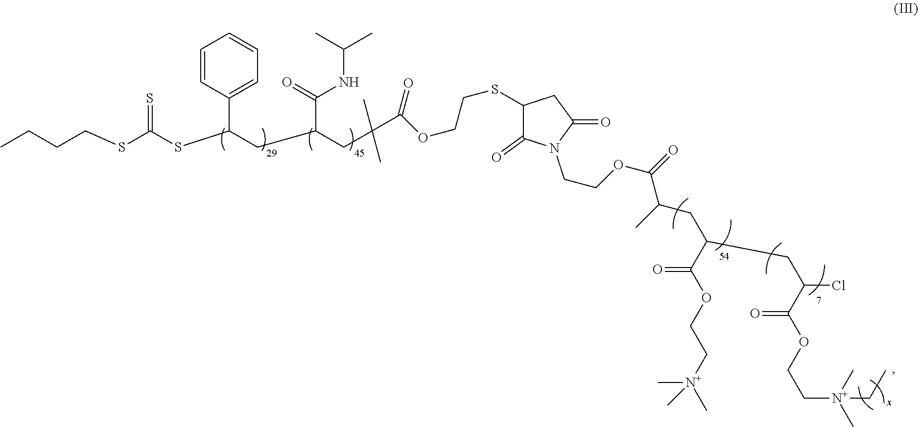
C(CSC(SC(CC(CC(C(OCCSC1C(=O)N(CCOC(=O)C(C)CC(CC(Cl)C(=O)OCC[N+](C)(C)CC)C(OCC[N+](C)(C)C)=O)C(=O)C1)=O)(C)C)C(=O)NC(C)C)C1=CC=CC=C1)=S)CC
